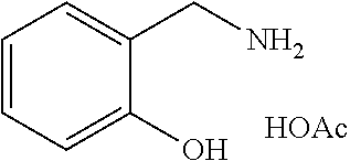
C1=CC=C(O)C(CN)=C1.[HOAc]
